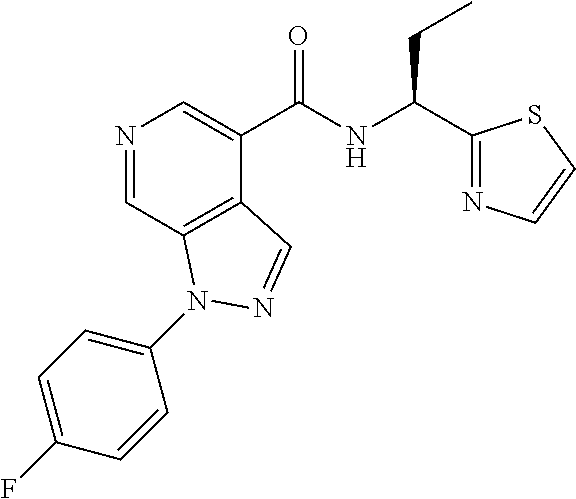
N1=CC2=C(C(C(NC(C3=NC=CS3)CC)=O)=C1)C=NN2C1=CC=C(F)C=C1
